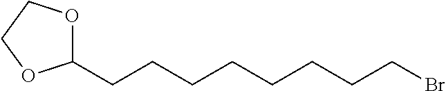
C1(CCCCCCCCBr)OCCO1
